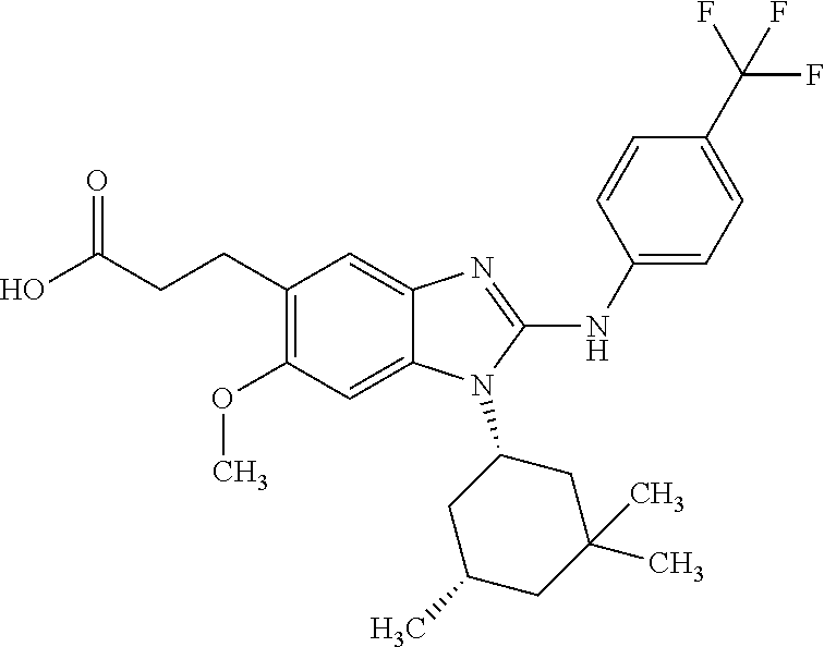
C(CCC1=C(OC)C=C2C(=C1)N=C(NC1=CC=C(C(F)(F)F)C=C1)N2C1CC(C)CC(C)(C)C1)(O)=O
